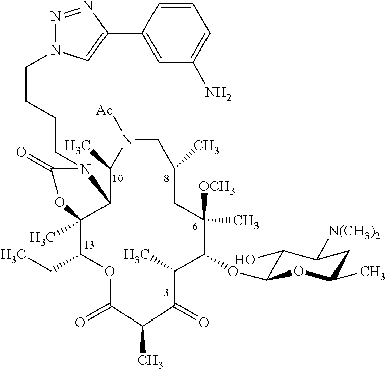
C(CCCN1C(=O)OC2(C)C(CC)OC(=O)C(C)C(=O)C(C)C(OC3C(O)C([N(CH3)2])CC(C)O3)C([OCH3])(C)CC(C)CN([Ac])C(C)C12)N1N=NC(C2=CC(N)=CC=C2)=C1
